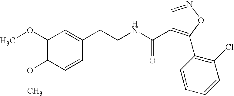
C1(OC)=C(OC)C=CC(CCNC(=O)C2=C(C3=C(Cl)C=CC=C3)ON=C2)=C1
